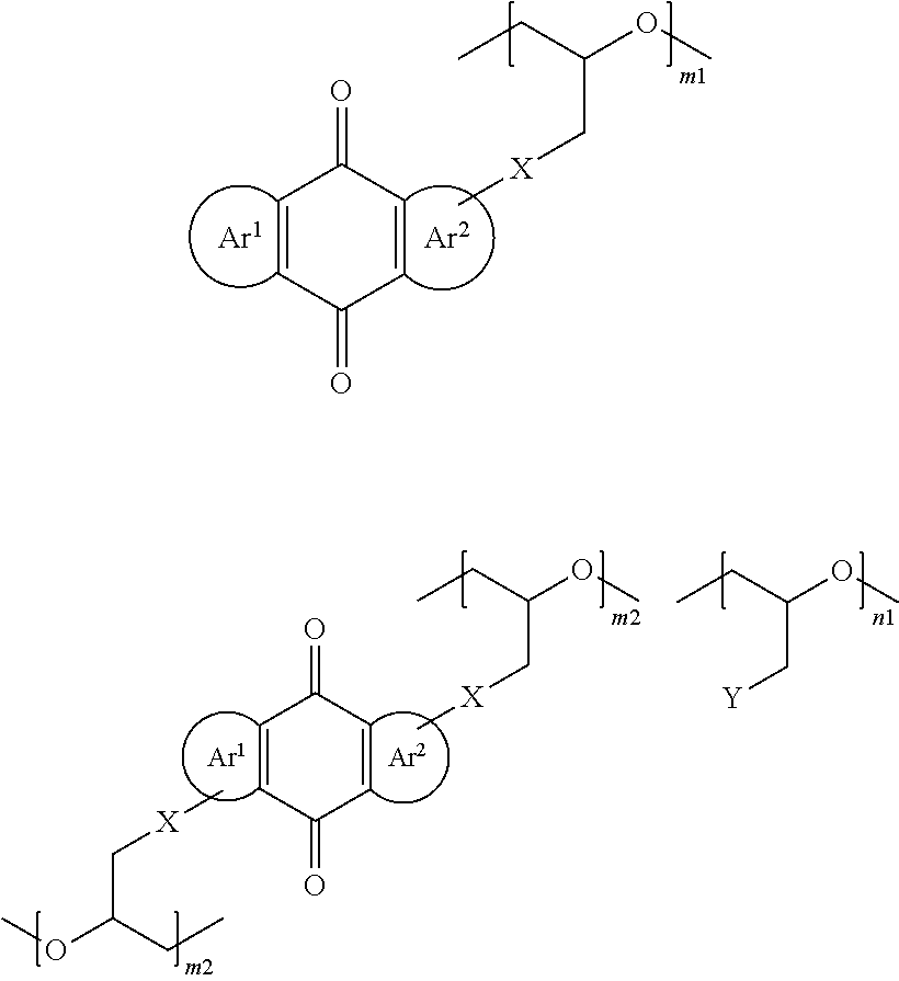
C1=CC(=O)C=CC1=O.C[X]CC(OC)CC.C1=CC(=O)C=CC1=O.C[X]CC(OC)CC.C[X]CC(OC)CC.CCC(C[Y])OC
